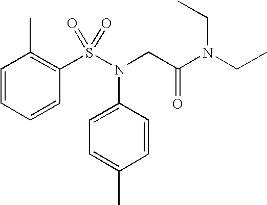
C1=CC=CC(S(N(CC(N(CC)CC)=O)C2=CC=C(C)C=C2)(=O)=O)=C1C
